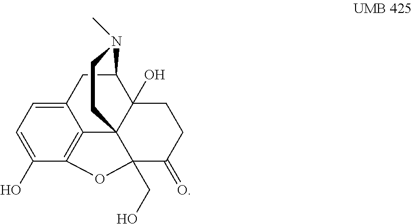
C1(O)=CC=C2C3=C1OC1(CO)C34C(O)(C(C2)N(C)CC4)CCC1=O
